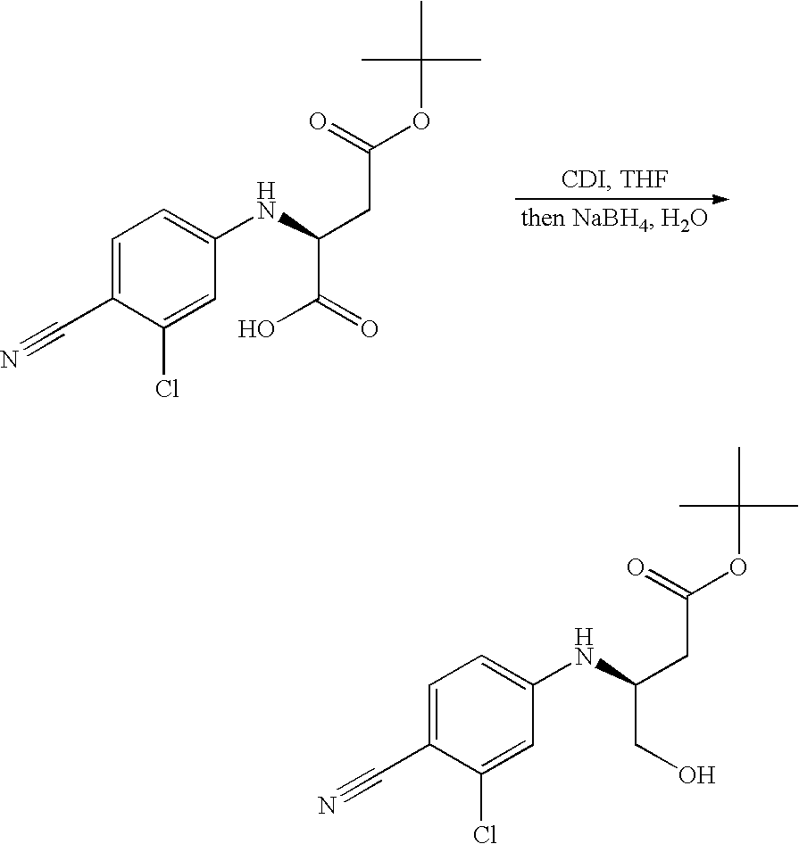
C1=C(C#N)C(Cl)=CC(NC(CC(OC(C)(C)C)=O)C(O)=O)=C1.C1=C(C#N)C(Cl)=CC(NC(CC(OC(C)(C)C)=O)CO)=C1
